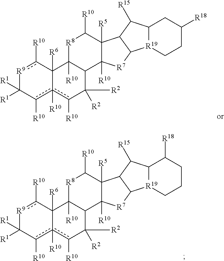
[R9]1c([R10])C2([R6])c([R10])(c([R10])C1([R1])[R1])c([R10])C([R2])([R2])C1C2([R10])[R8]C([R10])C2([R5])C1([R10])[R7]C1C2C([R15])C2[R19]1CCCC2[R18].[R9]1c([R10])C2([R6])c([R10])(c([R10])C1([R1])[R1])c([R10])C([R2])([R2])C1C2([R10])[R8]C([R10])C2([R5])C1([R10])[R7]C1C2C([R15])C2[R19]1CCC([R18])C2
